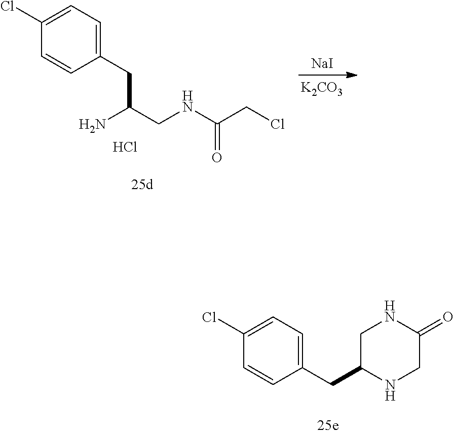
[NaI].NC(CNC(CCl)=O)CC1=CC=C(Cl)C=C1.Cl.[K2CO3].C(C1=CC=C(Cl)C=C1)C1NCC(=O)NC1
